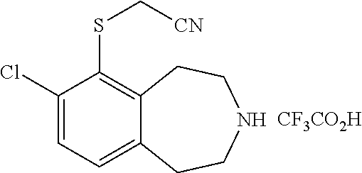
C1(Cl)=CC=C2C(=C1SC[CN])CCNCC2.[CF3CO2H]
